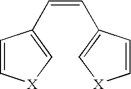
C1=C[X]C=C1C=CC1=C[X]C=C1
